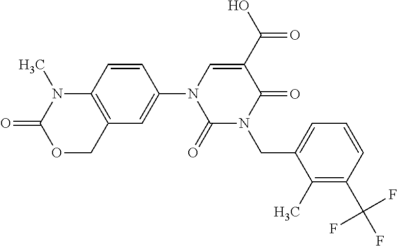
C1(=O)N(CC2=CC=CC(C(F)(F)F)=C2C)C(=O)C(C(O)=O)=CN1C1=CC2=C(C=C1)N(C)C(=O)OC2
